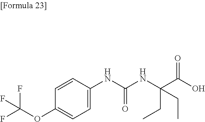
C1=C(OC(F)(F)F)C=CC(NC(NC(C(O)=O)(CC)CC)=O)=C1
